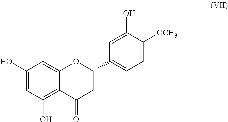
C1(O)=CC(O)=C2C(=C1)OC(C1=CC=C([OCH3])C(O)=C1)CC2=O
